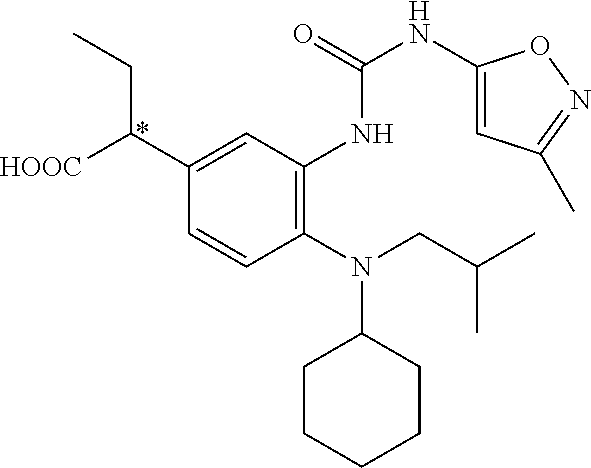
C1(N(CC(C)C)C2CCCCC2)=C(NC(NC2=CC(C)=NO2)=O)C=C(C([HOOC])CC)C=C1
